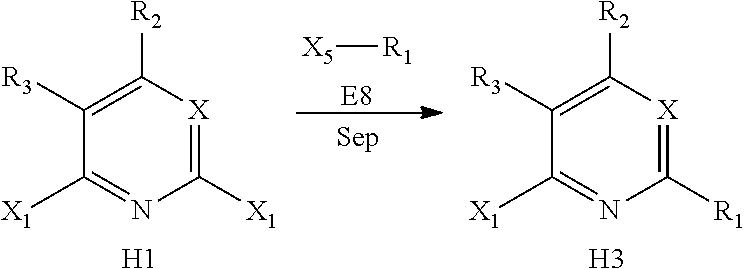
[X5][R1].[E8].C1([R3])=C([R2])[X]=C([X1])N=C1[X1].[H1].C1([R3])=C([R2])[X]=C([R1])N=C1[X1].[H3]
